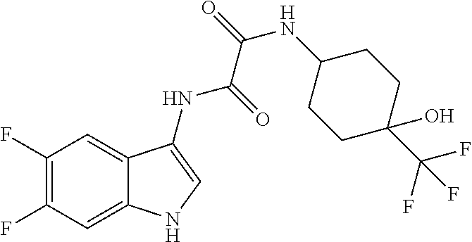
C1(F)=C(F)C=C2C(=C1)C(NC(=O)C(=O)NC1CCC(C(F)(F)F)(O)CC1)=CN2
